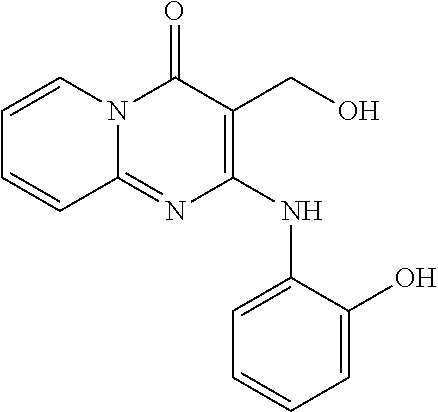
C1(NC2=CC=CC=C2O)=C(CO)C(=O)N2C(=N1)C=CC=C2
